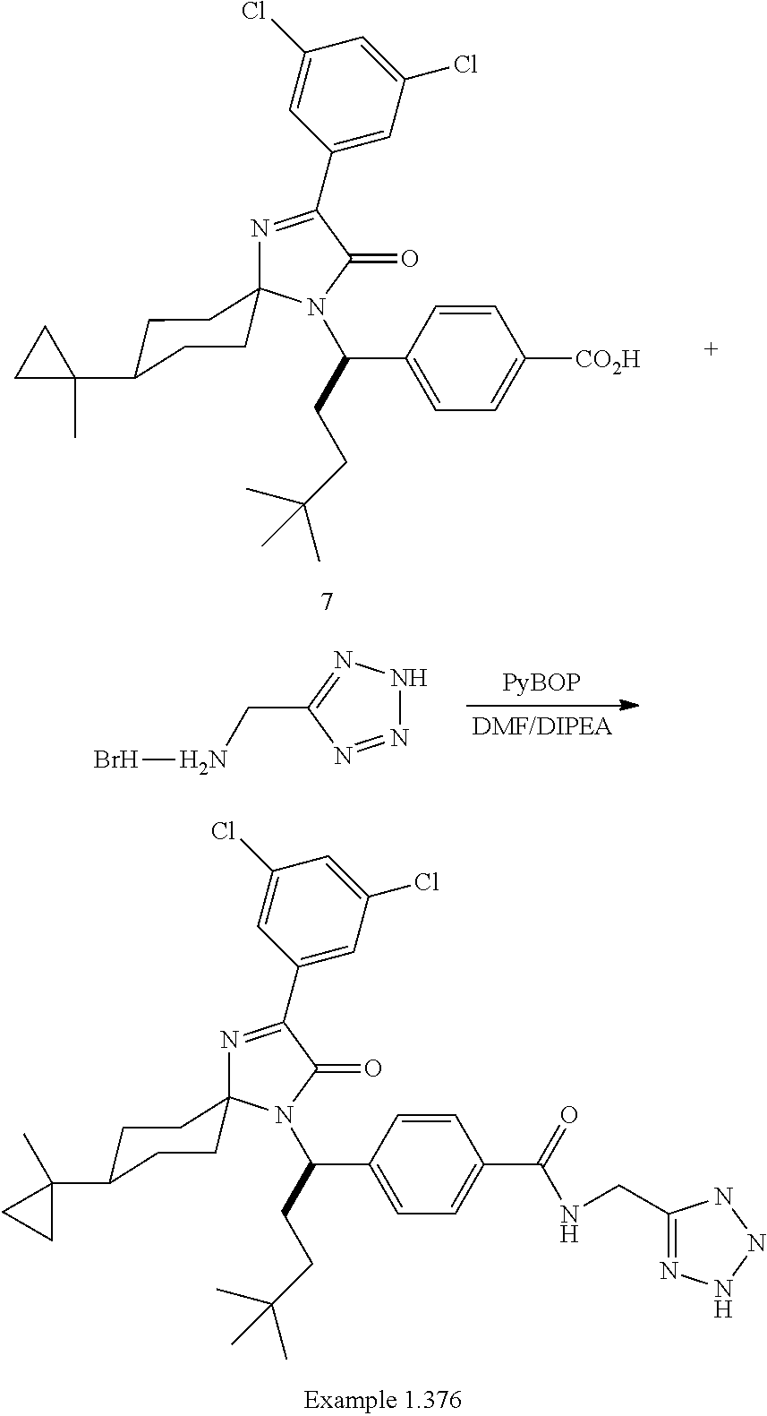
C1(C2=NC3(N(C(C4=CC=C(C(=O)NCC5=NNNN5)C=C4)CCC(C)(C)C)C2=O)CCC(C2(C)CC2)CC3)=CC(Cl)=CC(Cl)=C1.C1(C2=NC3(N(C(C4=CC=C([CO2H])C=C4)CCC(C)(C)C)C2=O)CCC(C2(C)CC2)CC3)=CC(Cl)=CC(Cl)=C1.BrNCC1=NNN=N1
